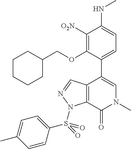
C1=C(C2=CN(C)C(=O)C3=C2C=NN3S(=O)(C2=CC=C(C)C=C2)=O)C(OCC2CCCCC2)=C([O2N])C(NC)=C1
